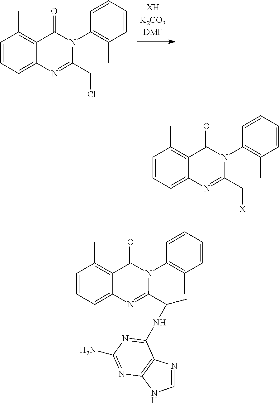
C1=CC=C2C(=C1C)C(=O)N(C1=C(C)C=CC=C1)C(C[X])=N2.C1=CC=C2C(=C1C)C(=O)N(C1=C(C)C=CC=C1)C(CCl)=N2.C1=CC=C2C(=C1C)C(=O)N(C1=C(C)C=CC=C1)C(C(NC1=NC(N)=NC3=C1N=CN3)C)=N2
